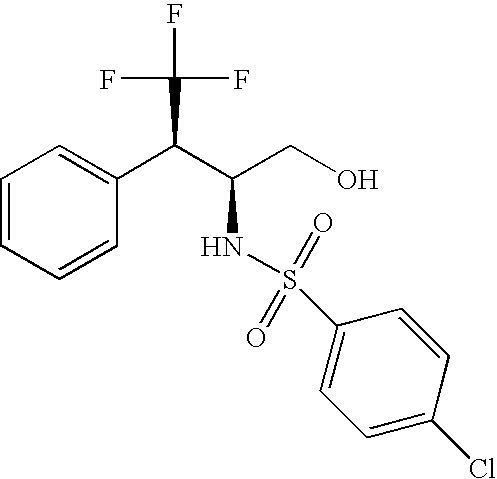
C1=CC=CC(C(C(CO)NS(C2=CC=C(Cl)C=C2)(=O)=O)C(F)(F)F)=C1
